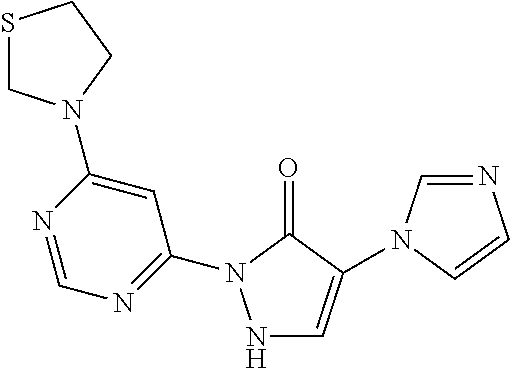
N1C=C(N2C=NC=C2)C(=O)N1C1=NC=NC(N2CSCC2)=C1
